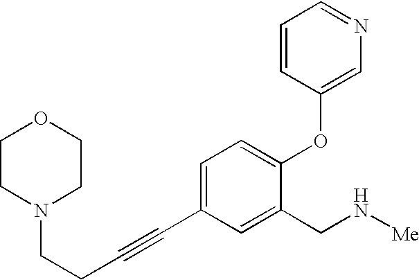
N1(CCC#CC2=CC=C(OC3=CN=CC=C3)C(CN[Me])=C2)CCOCC1
